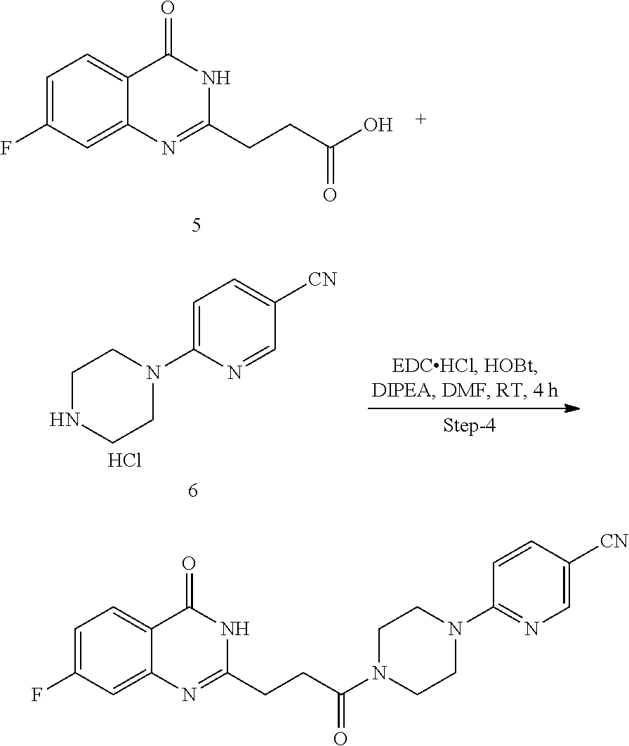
C1=C(F)C=C2C(=C1)C(=O)NC(CCC(O)=O)=N2.C1=C(N2CCNCC2)N=CC([CN])=C1.Cl.C1=C(F)C=C2C(=C1)C(=O)NC(CCC(N1CCN(C3=NC=C([CN])C=C3)CC1)=O)=N2
